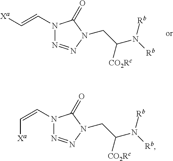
C(C([CO2Rc])N([Rb])[Rb])N1N=NN(C=C[Xa])C1=O.C(C([CO2Rc])N([Rb])[Rb])N1N=NN(C=C[Xa])C1=O
